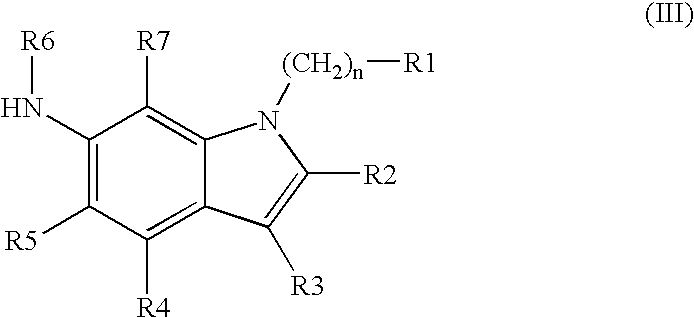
C12=C([R7])C(N[R6])=C([R5])C([R4])=C1C([R3])=C([R2])N2[(CH2)n][R1]
